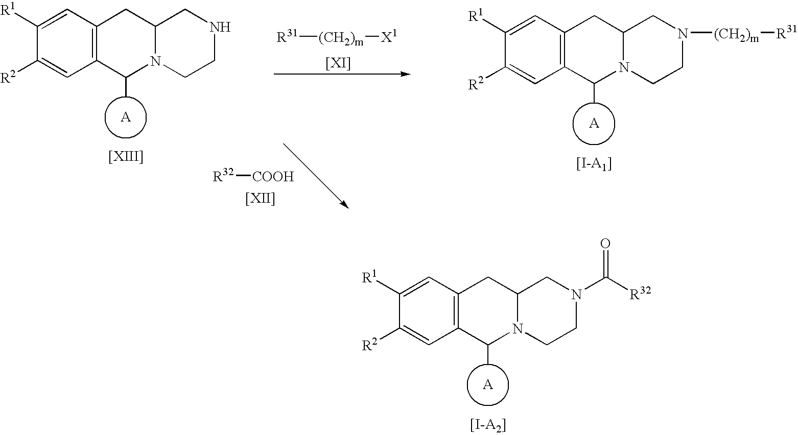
C1([R1])=CC2=C(C=C1[R2])C(C)N1C(C2)CNCC1.[R31][(CH2)m][X1].C1([R1])=CC2=C(C=C1[R2])C(C)N1C(C2)CN([(CH2)m][R31])CC1.[R32][COOH].C1([R1])=CC2=C(C=C1[R2])C(C)N1C(C2)CN(C([R32])=O)CC1
